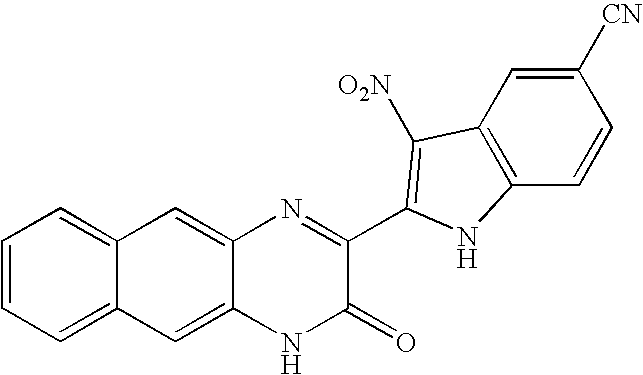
C1=C2C(=CC3=CC=CC=C13)N=C(C1=C([O2N])C3=C(C=CC([CN])=C3)N1)C(=O)N2
